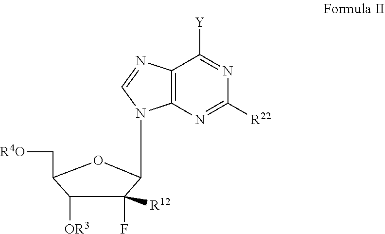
N1=C([Y])C2=C(N=C1[R22])N(C1C(F)([R12])C([OR3])C(C[R4O])O1)C=N2
